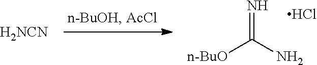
[n-BuO]C(N)=N.Cl
